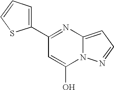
C1(C2=NC3=CC=NN3C(O)=C2)=CC=CS1
